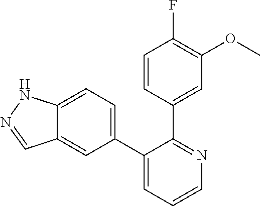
C12=CC=C(C3=CC=CN=C3C3=CC(OC)=C(F)C=C3)C=C1C=NN2
